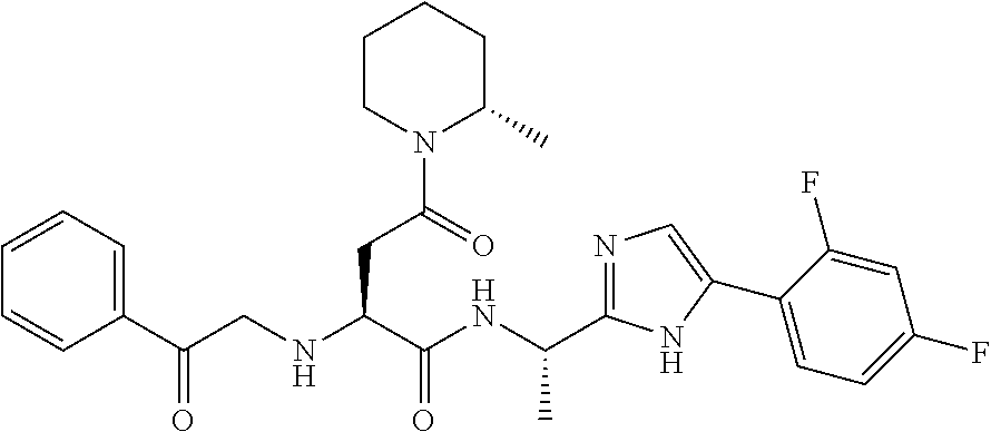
C1=CC(C(CNC(C(=O)NC(C)C2=NC=C(C3=CC=C(F)C=C3F)N2)CC(N2C(C)CCCC2)=O)=O)=CC=C1
